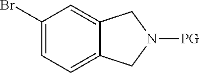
C1(Br)=CC=C2C(=C1)CN([PG])C2
